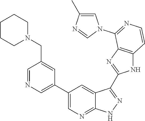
C1=NC=C(C2=CN=C3C(=C2)C(C2=NC4=C(N2)C=CN=C4N2C=C(C)N=C2)=NN3)C=C1CN1CCCCC1
